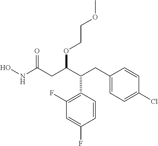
C1=CC(C(C(CC(NO)=O)OCCOC)CC2=CC=C(Cl)C=C2)=C(F)C=C1F
